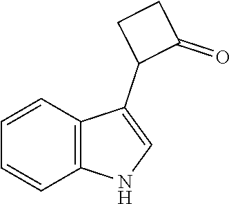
C12=C(NC=C1C1C(=O)CC1)C=CC=C2
